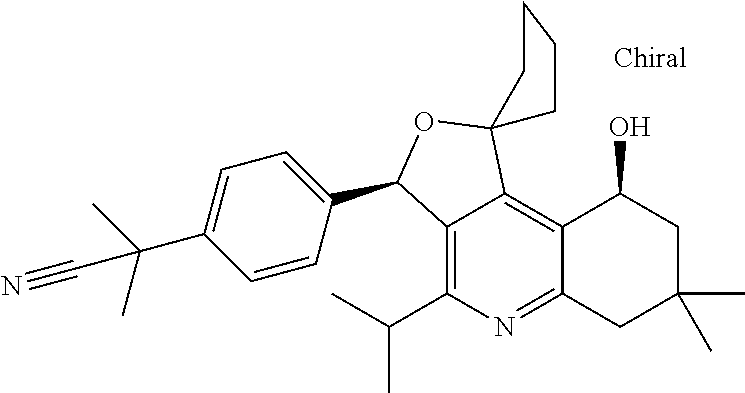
C1=CC(C2C3=C(C(C)C)N=C4C(=C3C3(O2)CCCC3)C(O)CC(C)(C)C4)=CC=C1C(C)(C)C#N
